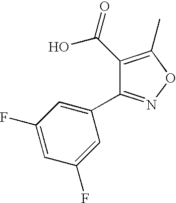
C1(C2=NOC(C)=C2C(O)=O)=CC(F)=CC(F)=C1
